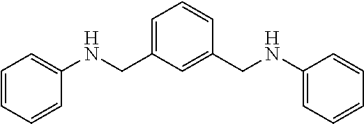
C1=C(CNC2=CC=CC=C2)C=C(CNC2=CC=CC=C2)C=C1
